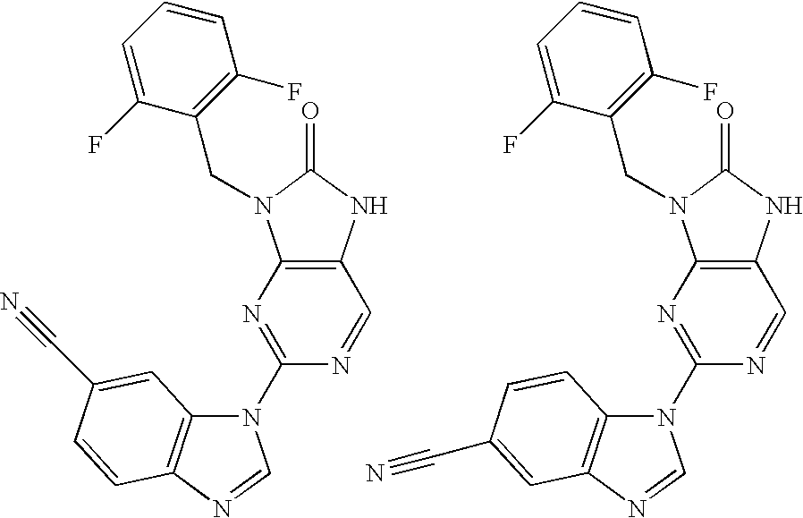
C12=C(NC(=O)N1CC1=C(F)C=CC=C1F)C=NC(N1C3=C(N=C1)C=CC(C#N)=C3)=N2.C12=C(NC(=O)N1CC1=C(F)C=CC=C1F)C=NC(N1C3=C(N=C1)C=C(C#N)C=C3)=N2
